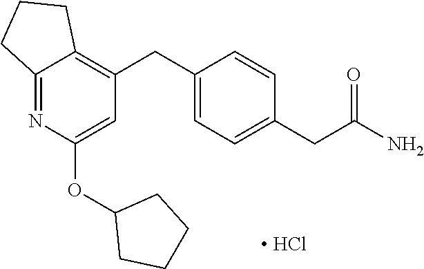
C12=NC(OC3CCCC3)=CC(CC3=CC=C(CC(N)=O)C=C3)=C1CCC2.[ HCl]
